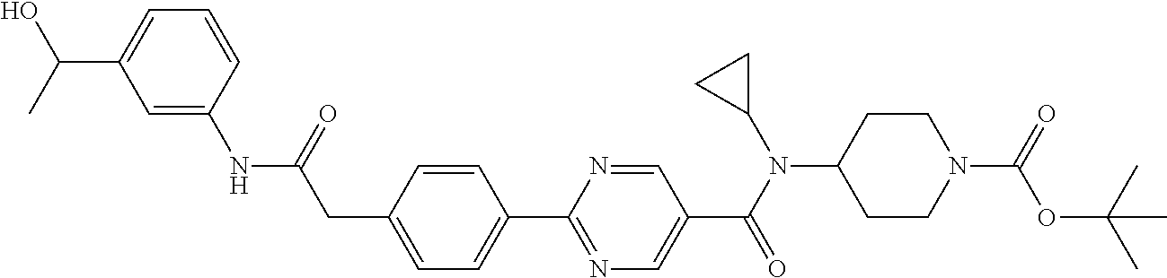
C1(CC(NC2=CC(C(C)O)=CC=C2)=O)=CC=C(C2=NC=C(C(N(C3CC3)C3CCN(C(=O)OC(C)(C)C)CC3)=O)C=N2)C=C1
